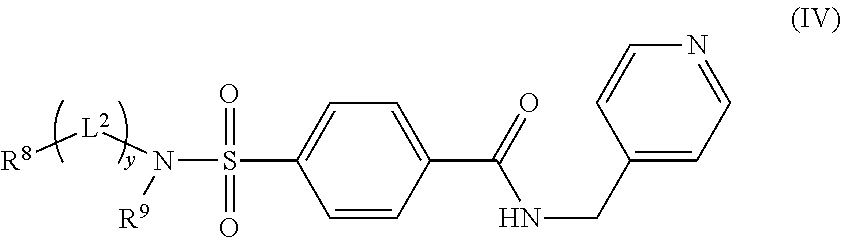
C1=CC(C(NCC2=CC=NC=C2)=O)=CC=C1S(N([L2][R8])[R9])(=O)=O
